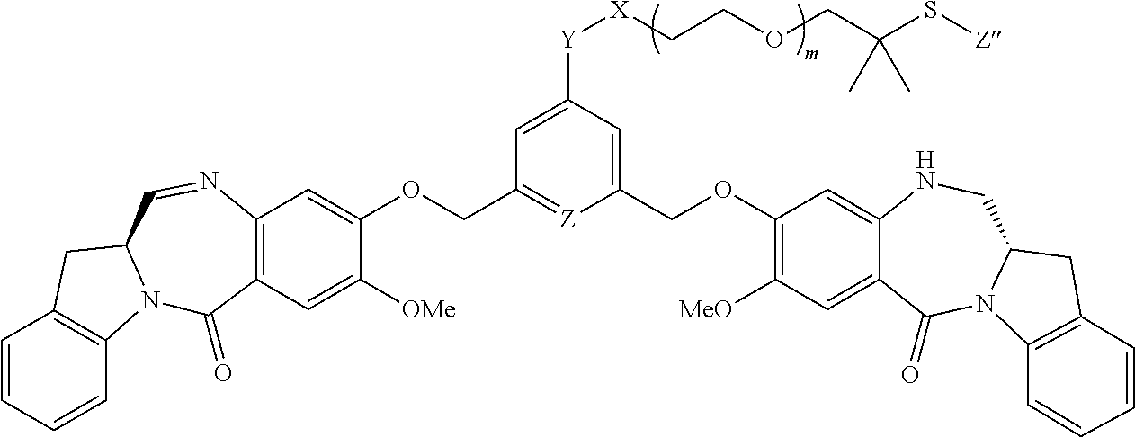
C1=CC=CC2=C1CC1N2C(=O)C2=C(N=C1)C=C(OCC1=[Z]C(COC3=C([MeO])C=C4C(=C3)NCC3N(C4=O)C4=C(C3)C=CC=C4)=CC([Y][X]CCOCC(C)(S[Z])C)=C1)C([OMe])=C2
